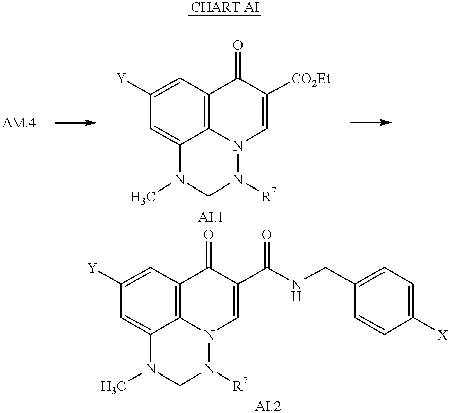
C1=C2C3=C(C=C1[Y])C(=O)C([CO2Et])=CN3N([R7])CN2C.C1=C2C3=C(C=C1[Y])C(=O)C(C(NCC1=CC=C([X])C=C1)=O)=CN3N([R7])CN2C
